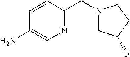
C1(N)=CN=C(CN2CC(F)CC2)C=C1
